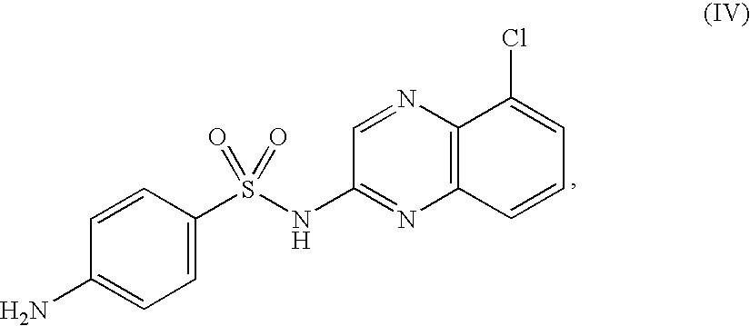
C1=C(S(NC2=NC3=C(N=C2)C(Cl)=CC=C3)(=O)=O)C=CC(N)=C1
